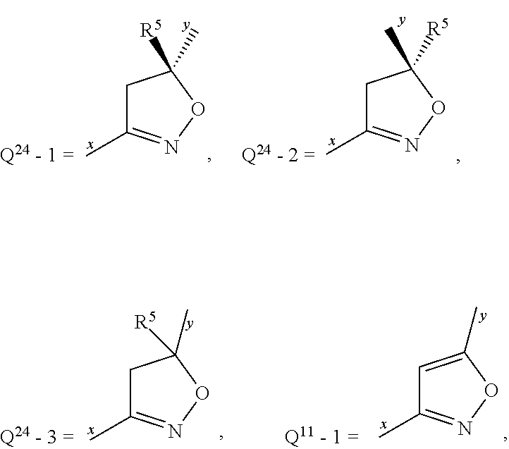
C1C(C)=NOC1(C)[R5].C1C(C)=NOC1([R5])C.C1C(C)=NOC1([R5])C.C1=C(C)ON=C1C
